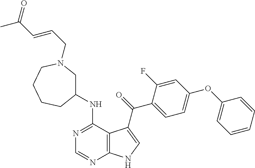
N1=C(NC2CN(CC=CC(C)=O)CCCC2)C2=C(N=C1)NC=C2C(=O)C1=CC=C(OC2=CC=CC=C2)C=C1F
